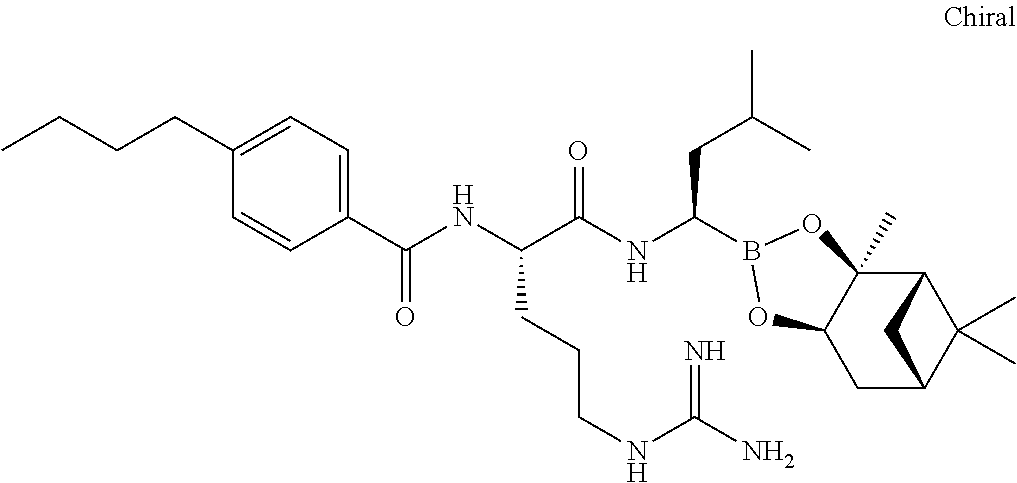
C12C3(C)C(CC(C1(C)C)C2)OB(C(NC(C(NC(=O)C1=CC=C(CCCC)C=C1)CCCNC(N)=N)=O)CC(C)C)O3
